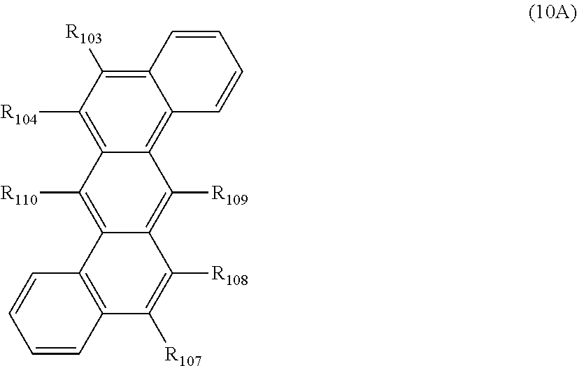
C12=C([R103])C([R104])=C3C(=C1C=CC=C2)C([R109])=C1C(=C3[R110])C2=C(C([R107])=C1[R108])C=CC=C2
